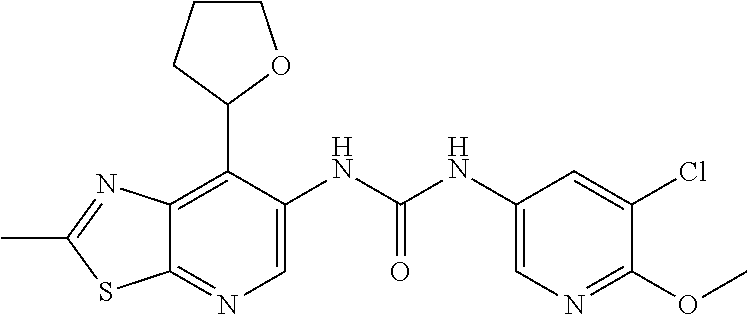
C12=C(C3OCCC3)C(NC(NC3=CN=C(OC)C(Cl)=C3)=O)=CN=C1SC(C)=N2
